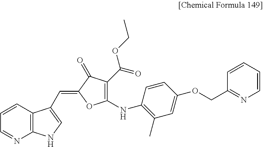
C1=NC2=C(C=C1)C(C=C1OC(NC3=C(C)C=C(OCC4=NC=CC=C4)C=C3)=C(C(=O)OCC)C1=O)=CN2
